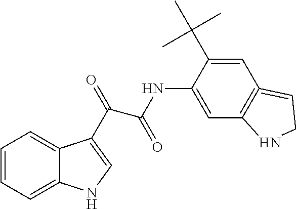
C1=CC=C2C(=C1)C(C(=O)C(NC1=CC3=C(=CCN3)C=C1C(C)(C)C)=O)=CN2
